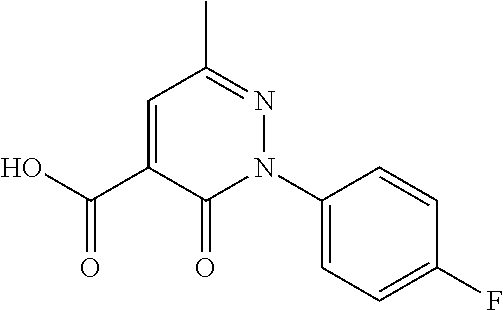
C1=C(C(O)=O)C(=O)N(C2=CC=C(F)C=C2)N=C1C
